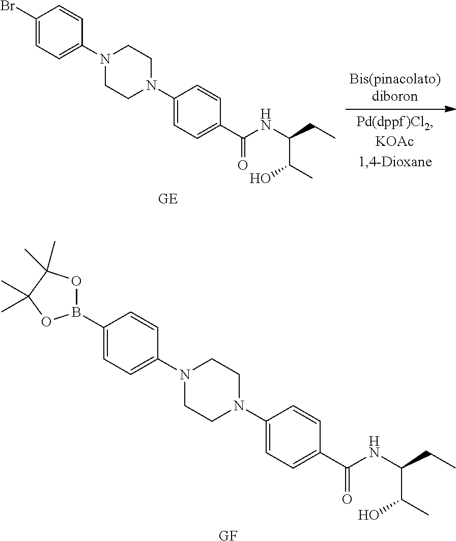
[GE].C1(Br)=CC=C(N2CCN(C3=CC=C(C(=O)NC(C(O)C)CC)C=C3)CC2)C=C1.[GF].C1(B2OC(C)(C)C(C)(C)O2)=CC=C(N2CCN(C3=CC=C(C(=O)NC(C(O)C)CC)C=C3)CC2)C=C1
